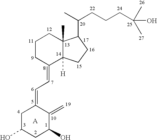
C1CC(=CC=C2CC(O)CC(O)C2=C)C2([H])C(C)(C1)C(C(C)CCCC(O)(C)C)CC2
